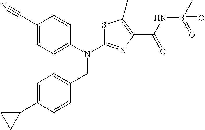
N(C1=NC(C(NS(C)(=O)=O)=O)=C(C)S1)(CC1=CC=C(C2CC2)C=C1)C1=CC=C(C#N)C=C1
